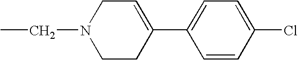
C1CC(C2=CC=C(Cl)C=C2)=CCN1CC
